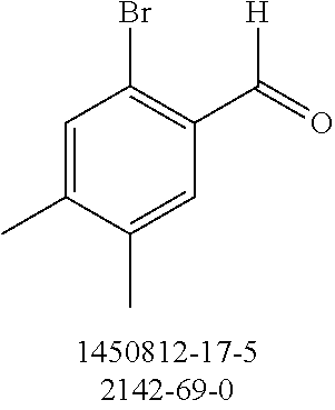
C1=C(C)C(C)=CC(C(=O)[H])=C1Br
